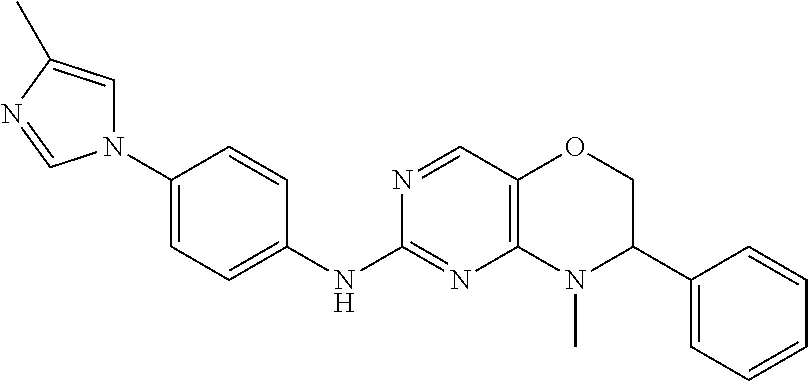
N1(C2=CC=C(NC3=NC4=C(C=N3)OCC(C3=CC=CC=C3)N4C)C=C2)C=C(C)N=C1
